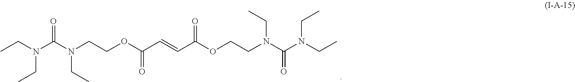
CCN(C(=O)N(CCOC(C=CC(OCCN(C(=O)N(CC)CC)CC)=O)=O)CC)CC
